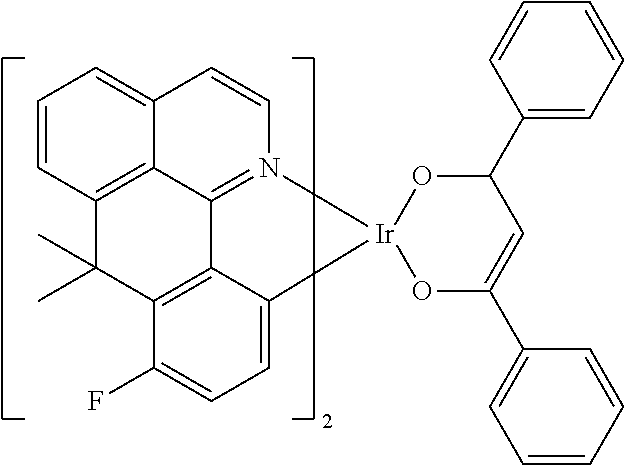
C12=CC=C(F)C3=C1C1=N(C=CC4=CC=CC(=C14)C3(C)C)[Ir]21OC(C2=CC=CC=C2)=CC(C2=CC=CC=C2)O1
